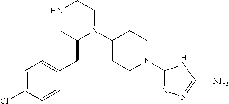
C1=C(Cl)C=CC(CC2N(C3CCN(C4=NN=C(N)N4)CC3)CCNC2)=C1
